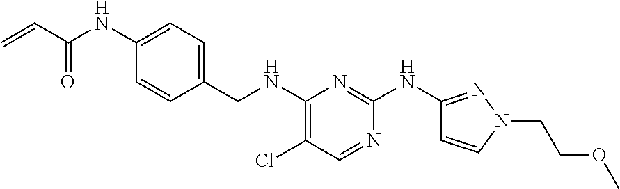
C1=C(CNC2=C(Cl)C=NC(NC3=NN(CCOC)C=C3)=N2)C=CC(NC(C=C)=O)=C1
